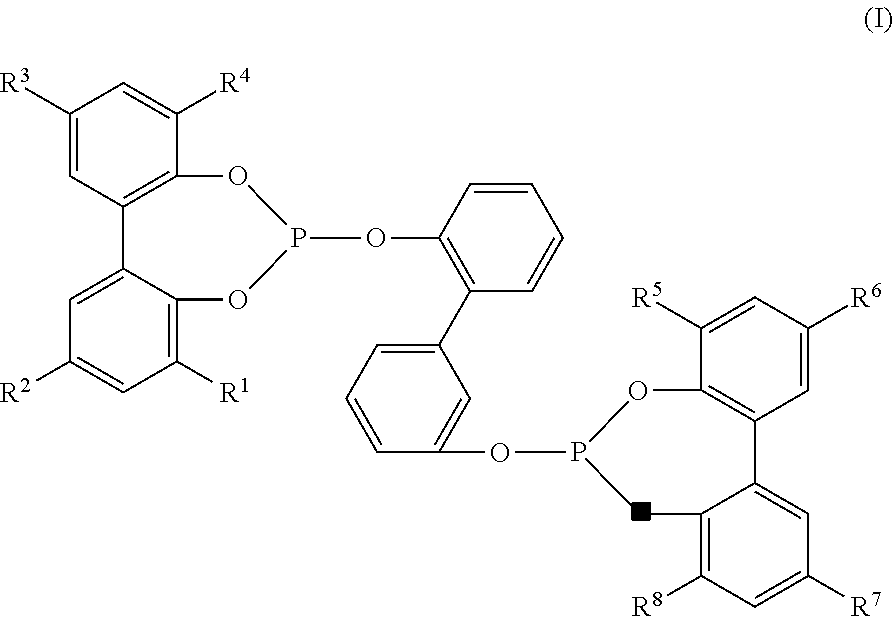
C1=C(OP2OC3=C(C4=CC([R7])=CC([R8])=C4C2)C=C([R6])C=C3[R5])C=CC=C1C1=C(OP2OC3=C(C4=CC([R2])=CC([R1])=C4O2)C=C([R3])C=C3[R4])C=CC=C1
